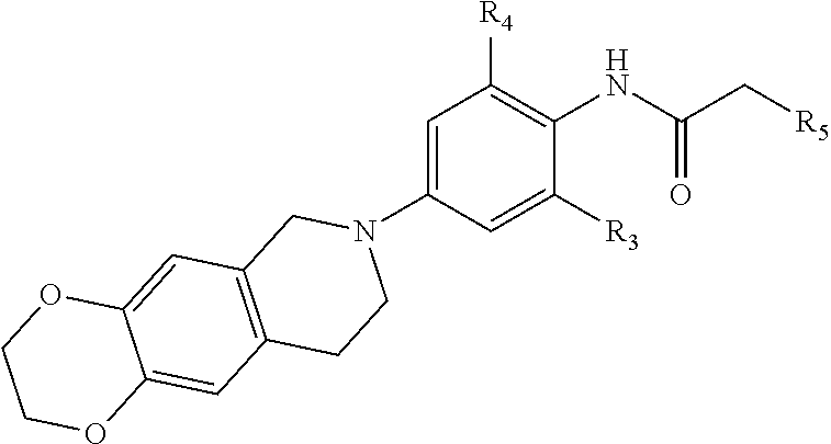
C1(N2CCC3=C(C=C4C(=C3)OCCO4)C2)=CC([R4])=C(NC(C[R5])=O)C([R3])=C1
